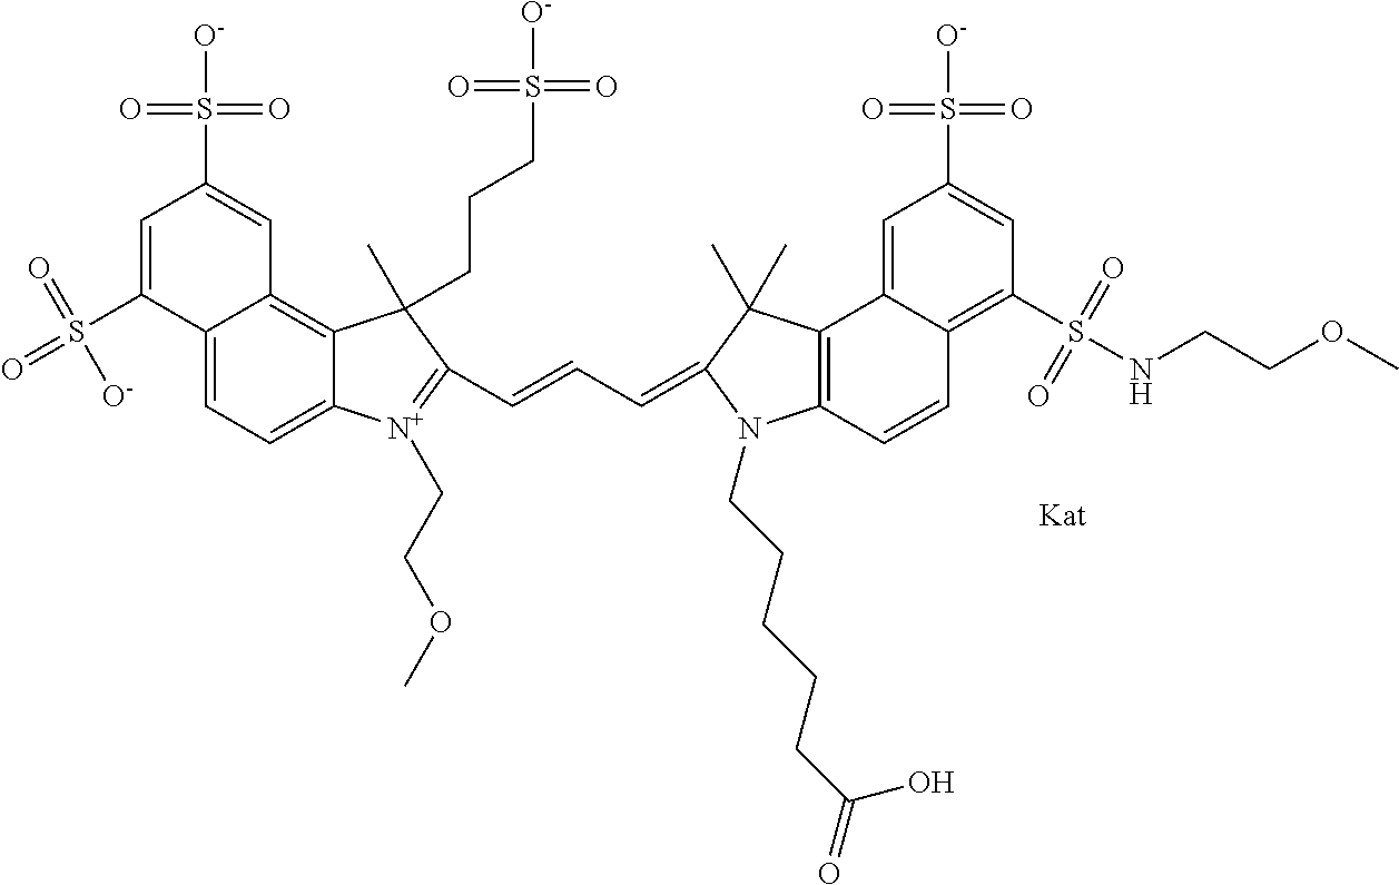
C12=CC=C3C(=C1C=C(S(=O)([O-])=O)C=C2S(=O)(=O)[O-])C(C)(CCCS([O-])(=O)=O)C(C=CC=C1C(C)(C)C2=C(C=CC4=C(S(NCCOC)(=O)=O)C=C(S([O-])(=O)=O)C=C42)N1CCCCCC(=O)O)=[N+]3CCOC
